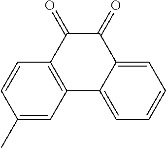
C1(C)=CC2=C(C=C1)C(=O)C(=O)C1=CC=CC=C21
